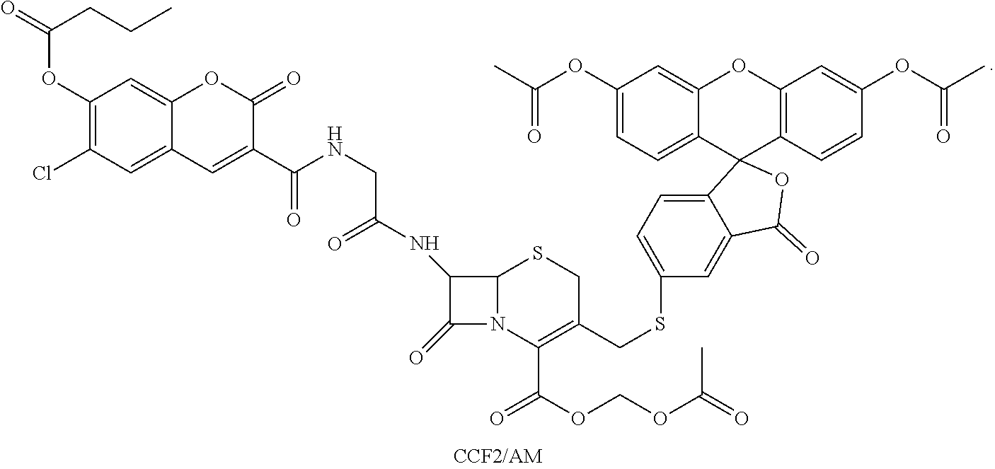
O=C(CCC)OC1=C(Cl)C=C2C(=C1)OC(=O)C(C(NCC(=O)NC1C(=O)N3C1SCC(CSC1=CC=C4C(=C1)C(=O)OC41C4=CC=C(OC(C)=O)C=C4OC4=C1C=CC(OC(C)=O)=C4)=C3C(=O)OCOC(=O)C)=O)=C2
